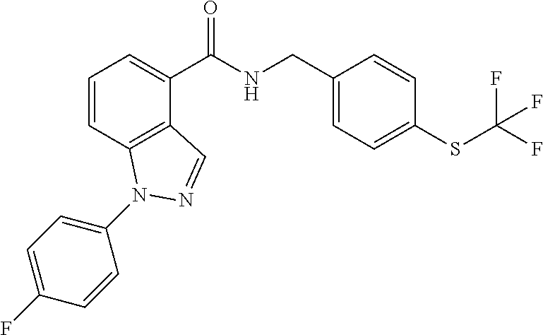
C1=CC2=C(C(C(NCC3=CC=C(SC(F)(F)F)C=C3)=O)=C1)C=NN2C1=CC=C(F)C=C1
